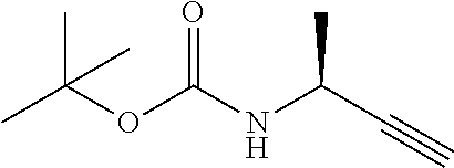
CC(OC(NC(C#C)C)=O)(C)C
